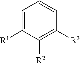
C1=C([R1])C([R2])=C([R3])C=C1
